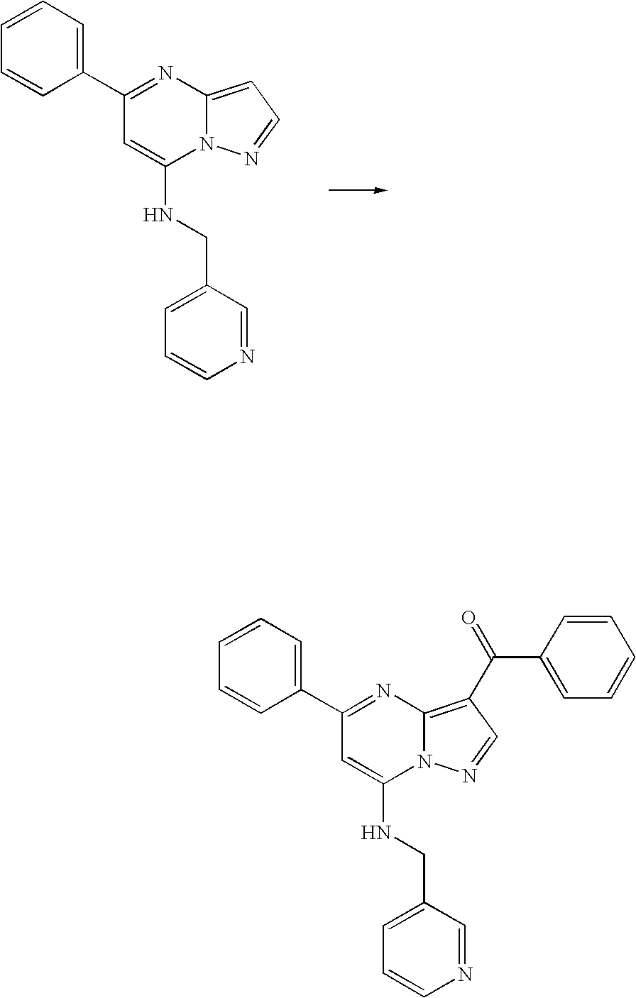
C1(C2=CC=CC=C2)=NC2=C(C(C3=CC=CC=C3)=O)C=NN2C(NCC2=CC=CN=C2)=C1.C1(C2=CC=CC=C2)=NC2=CC=NN2C(NCC2=CC=CN=C2)=C1
